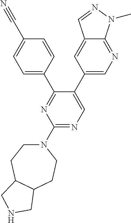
C1=C(C2=CN=C3C(=C2)C=NN3C)C(C2=CC=C(C#N)C=C2)=NC(N2CCC3C(CC2)CNC3)=N1
